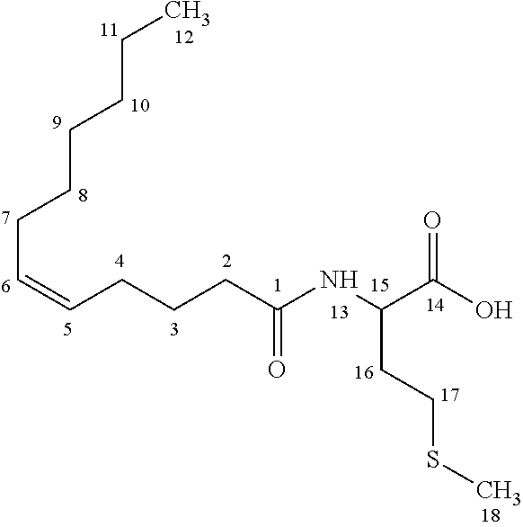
CCCCCCC=CCCCC(NC(C(O)=O)CCSC)=O
